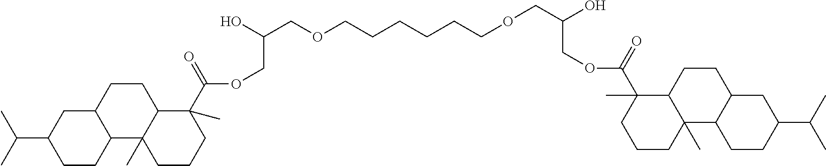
C(C1CC2C(CC1)C1(C)C(CC2)C(C)(C(OCC(COCCCCCCOCC(COC(C2(C)C3C(C)(CCC2)C2C(CC3)CC(C(C)C)CC2)=O)O)O)=O)CCC1)(C)C
